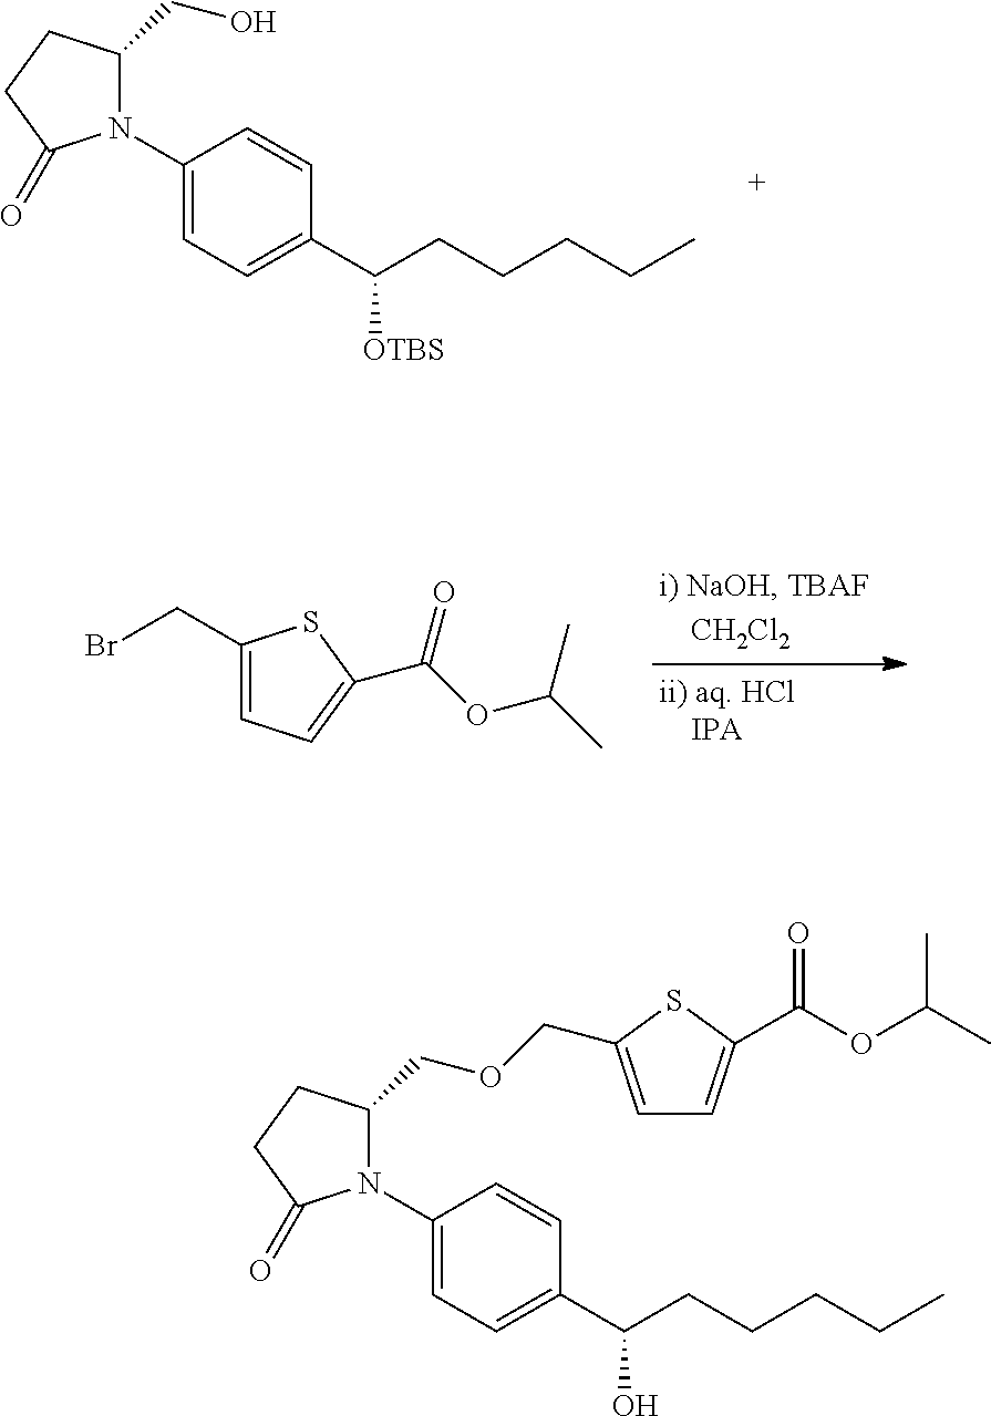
C1(N2C(CO)CCC2=O)=CC=C(C(CCCCC)[OTBS])C=C1.C1(CBr)=CC=C(C(OC(C)C)=O)S1.C1(N2C(COCC3=CC=C(C(OC(C)C)=O)S3)CCC2=O)=CC=C(C(CCCCC)O)C=C1
